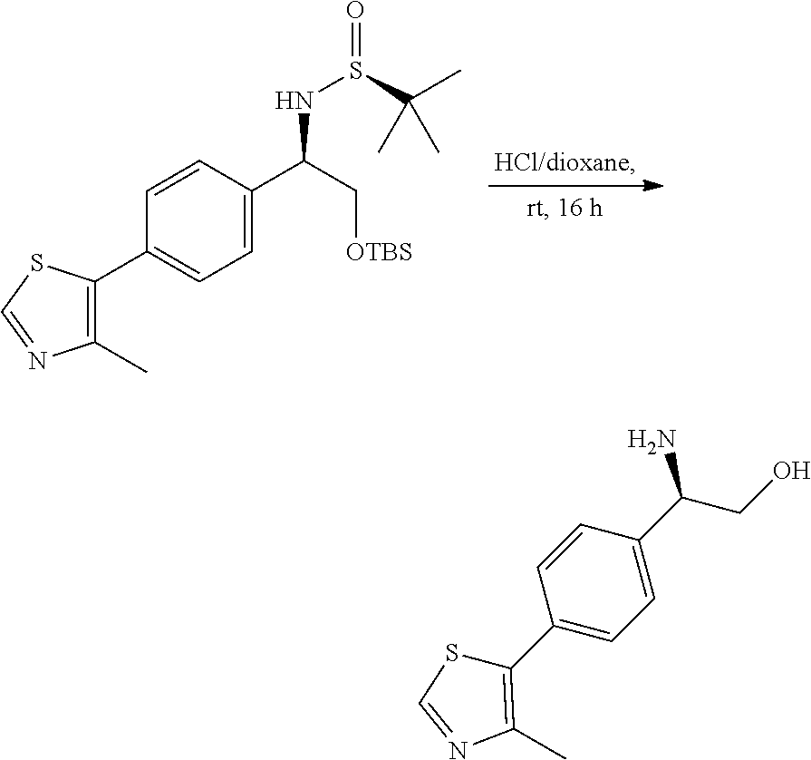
C1=C(C(C[OTBS])NS(C(C)(C)C)=O)C=CC(C2=C(C)N=CS2)=C1.C1(C2=C(C)N=CS2)=CC=C(C(CO)N)C=C1
